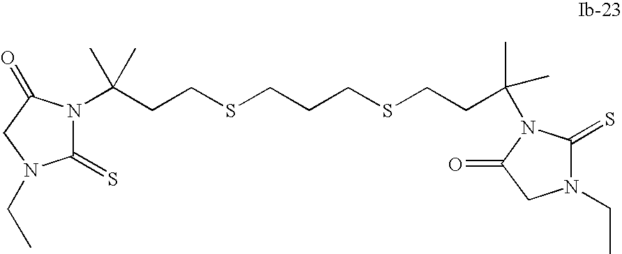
C(CCSCCCSCCC(N1C(=S)N(CC)CC1=O)(C)C)(C)(C)N1C(=S)N(CC)CC1=O
